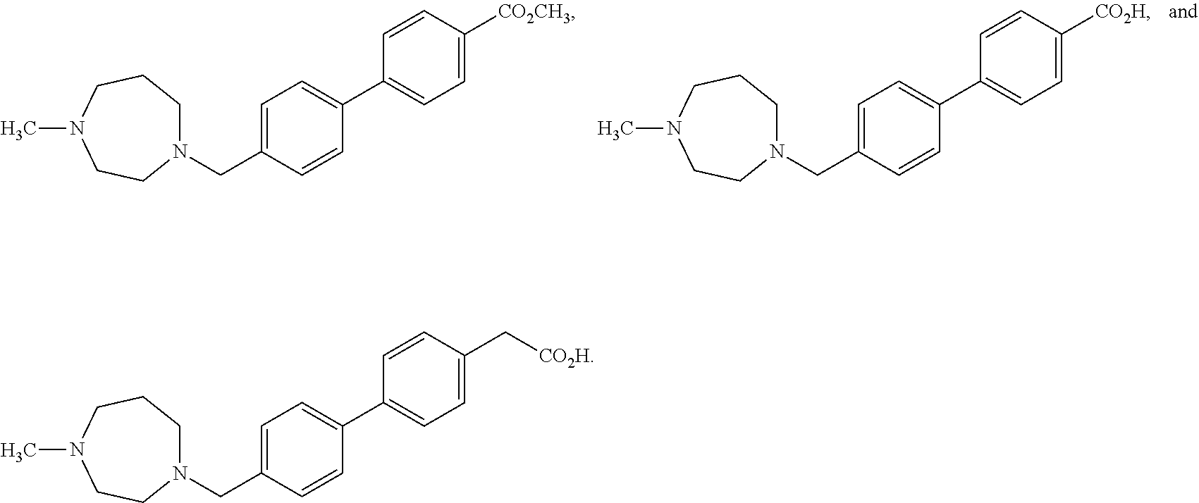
N1(CC2=CC=C(C3=CC=C([CO2CH3])C=C3)C=C2)CCCN(C)CC1.N1(CC2=CC=C(C3=CC=C([CO2H])C=C3)C=C2)CCCN(C)CC1.N1(CC2=CC=C(C3=CC=C(C[CO2H])C=C3)C=C2)CCCN(C)CC1
